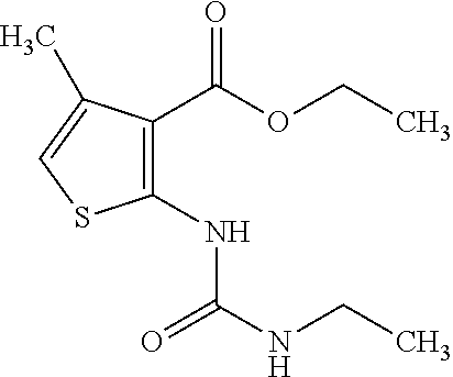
C1(C(OCC)=O)=C(NC(NCC)=O)SC=C1C
